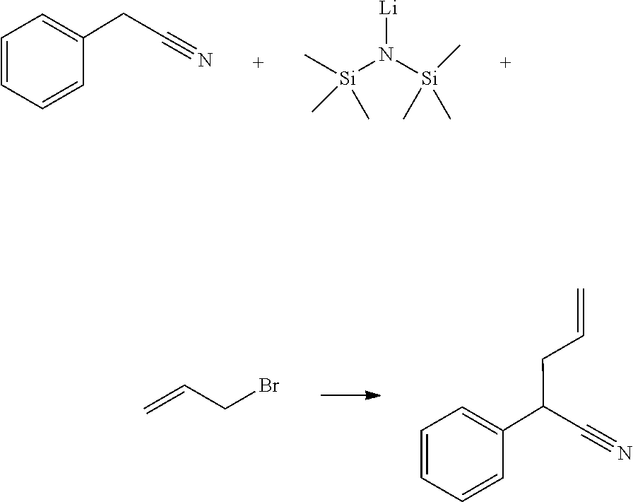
C1=C(CC#N)C=CC=C1.N([Si](C)(C)C)([Si](C)(C)C)[Li].C(=C)CBr.C1=C(C(C#N)CC=C)C=CC=C1
